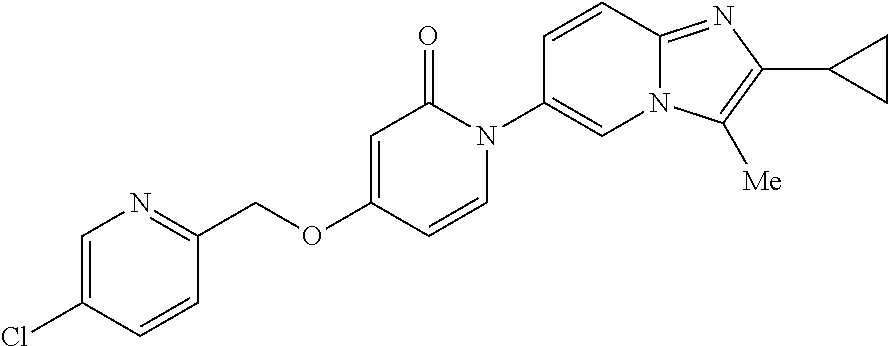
C1(COC2=CC(=O)N(C3=CN4C(=NC(C5CC5)=C4[Me])C=C3)C=C2)=NC=C(Cl)C=C1
